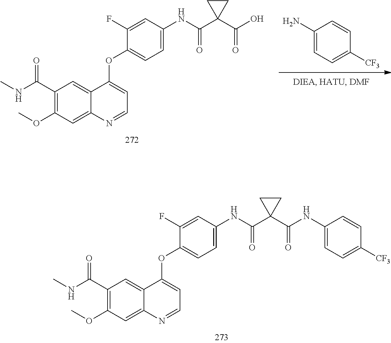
C1(N)=CC=C([CF3])C=C1.C1(C(NC)=O)=C(OC)C=C2C(=C1)C(OC1=CC=C(NC(C3(C(=O)O)CC3)=O)C=C1F)=CC=N2.C1(C(NC)=O)=C(OC)C=C2C(=C1)C(OC1=CC=C(NC(C3(C(=O)NC4=CC=C([CF3])C=C4)CC3)=O)C=C1F)=CC=N2
